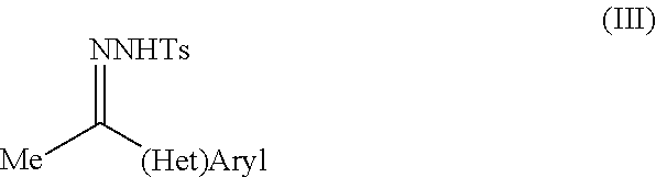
[NNHTs]=C([(Het)Aryl])[Me]
